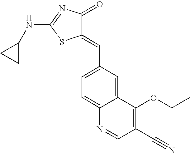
N(C1=NC(=O)C(=CC2=CC=C3C(=C2)C(OCC)=C(C#N)C=N3)S1)C1CC1
